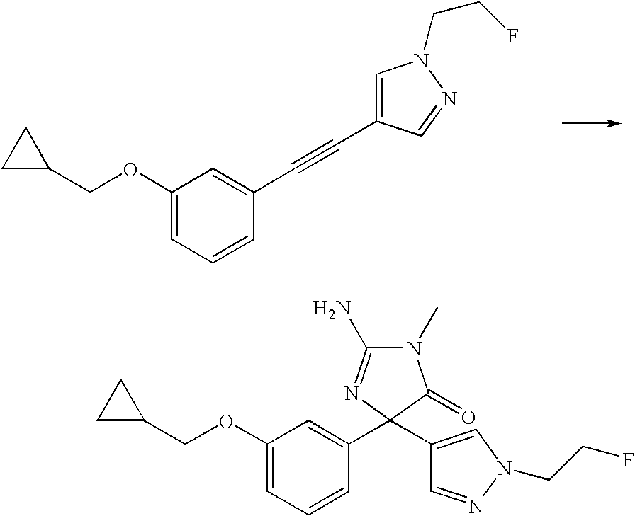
O(CC1CC1)C1=CC=CC(C#CC2=CN(CCF)N=C2)=C1.O(CC1CC1)C1=CC=CC(C2(C3=CN(CCF)N=C3)C(=O)N(C)C(N)=N2)=C1
